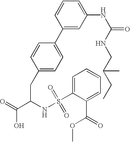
C1(CC(C(=O)O)NS(C2=CC=CC=C2C(=O)OC)(=O)=O)=CC=C(C2=CC(NC(=O)NCC(CC)C)=CC=C2)C=C1
